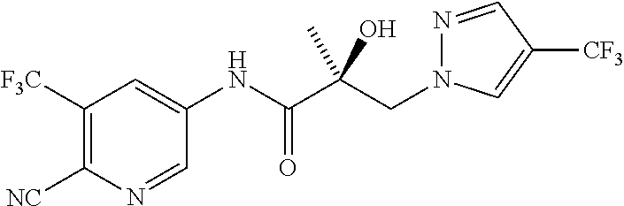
C1([F3C])=C([NC])N=CC(NC(C(CN2N=CC([CF3])=C2)(O)C)=O)=C1
